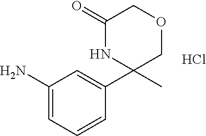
C1(=O)NC(C2=CC(N)=CC=C2)(C)COC1.Cl
